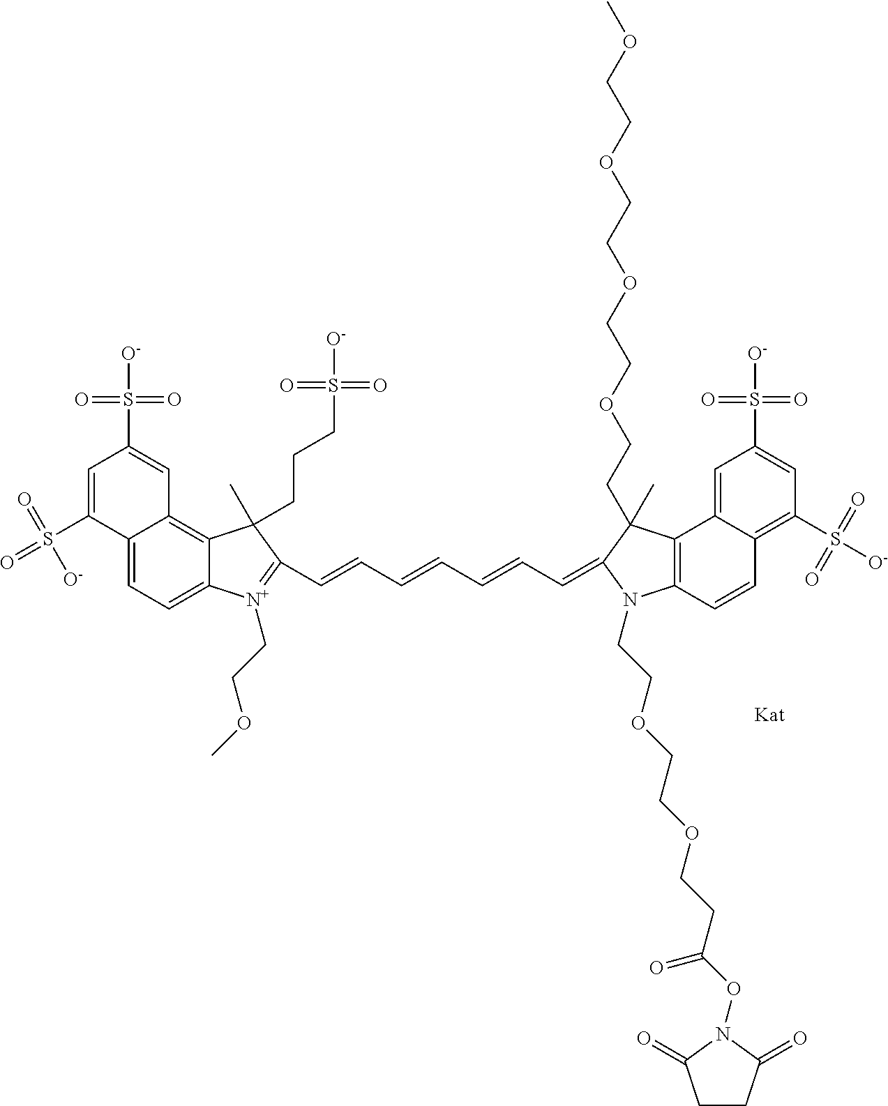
C12=CC=C3C(=C1C=C(S(=O)(=O)[O-])C=C2S(=O)(=O)[O-])C(CCCS(=O)(=O)[O-])(C)C(C=CC=CC=CC=C1C(C)(CCOCCOCCOCCOC)C2=C(C=CC4=C(S([O-])(=O)=O)C=C(S(=O)(=O)[O-])C=C42)N1CCOCCOCCC(=O)ON1C(=O)CCC1=O)=[N+]3CCOC
